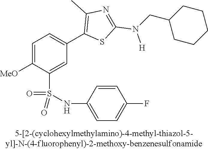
C1=C([MeO])C(S(NC2=CC=C(F)C=C2)(=O)=O)=CC(C2=C(C)N=C(N(CC3CCCCC3)[H])S2)=C1
